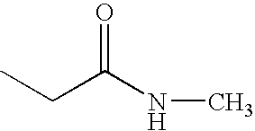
CCC(NC)=O
